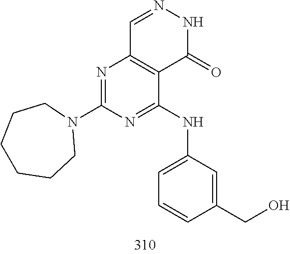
C1=NNC(=O)C2=C1N=C(N1CCCCCC1)N=C2NC1=CC=CC(CO)=C1
